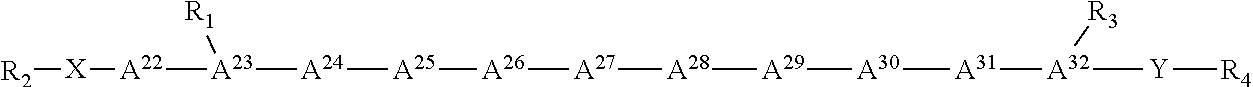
[R2][X][A22][A23]([A24][A25][A26][A27][A28][A29][A30][A31][A32]([Y][R4])[R3])[R1]
